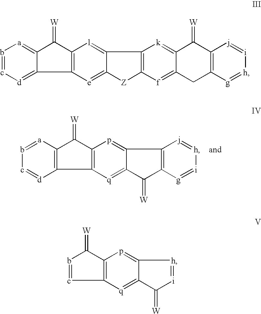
b1=[a]C2=C([d]=c-1)C1=C(C2=[W])p=C2C(=[q]1)C(=[W])C1=C2[j]=[h][i]=[g]1.b1=c[d]=C2C(=[a]1)C(=[W])C1=C2[e]=C2C(=[l]1)C1=C([Z]2)[f]=C2C(=[k]1)C(=[W])C1=C(C2)[g]=[h][i]=[j]1.c1=bC(=[W])C2=C1[q]=C1C(=p2)[h]=[i]C1=[W]
